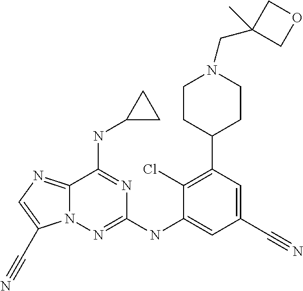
C12=NC=C(C#N)N1N=C(NC1=CC(C#N)=CC(C3CCN(CC4(C)COC4)CC3)=C1Cl)N=C2NC1CC1
